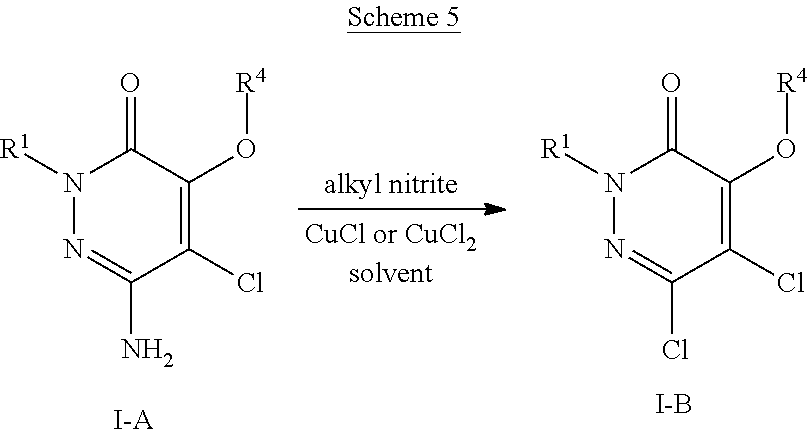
N1([R1])N=C(N)C(Cl)=C(O[R4])C1=O.[I-A].N1([R1])N=C(Cl)C(Cl)=C(O[R4])C1=O.[I-B]
